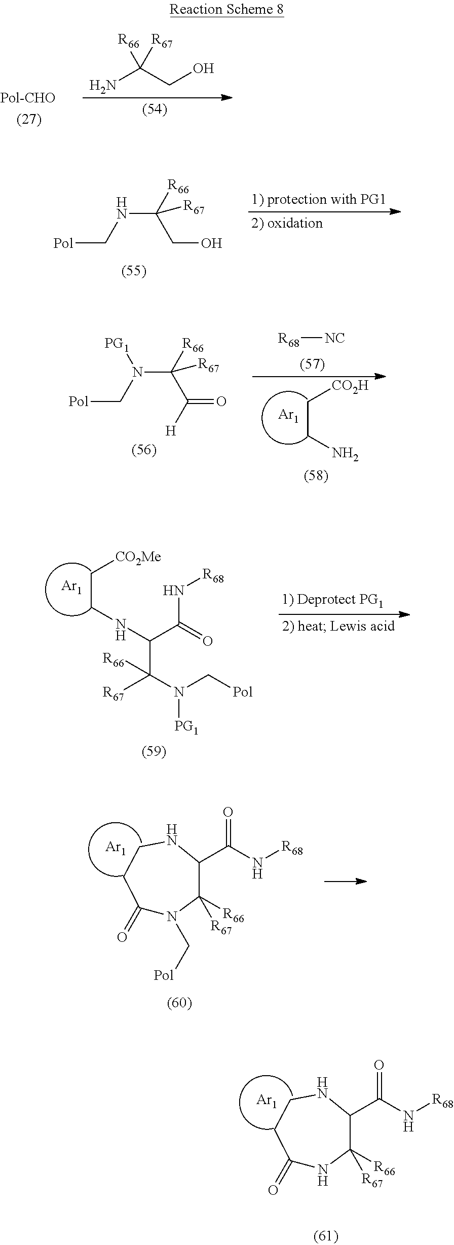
NC(CO)([R66])[R67].[Pol]CNC([R66])([R67])CO.C(CNC(C([R67])(N(C[Pol])[PG1])[R66])C(=O)N[R68])[CO2Me].[Ar1].C1(=O)N(C[Pol])C([R66])([R67])C(C(N[R68])=O)NCC1.[Ar1].C1(=O)NC([R66])([R67])C(C(N[R68])=O)NCC1.[Ar1].[Pol]CN([PG1])C([R66])([R67])C([H])=O.C(CN)[CO2H].[Ar1].[R68][NC]
